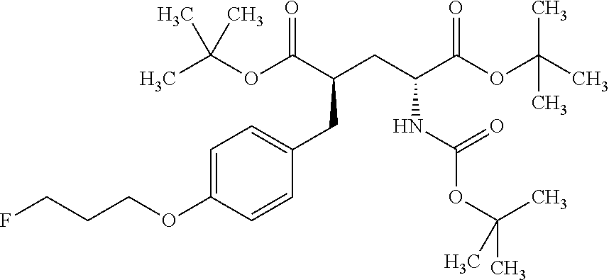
O(C1=CC=C(CC(CC(C(OC(C)(C)C)=O)NC(OC(C)(C)C)=O)C(OC(C)(C)C)=O)C=C1)CCCF
